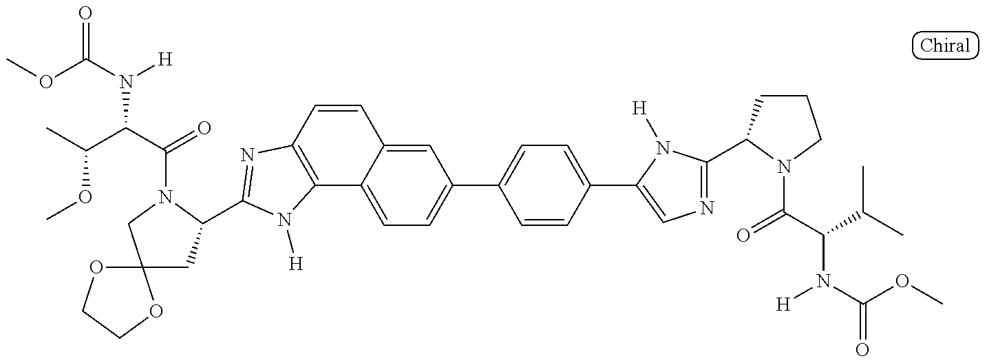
C12(CC(C3=NC4=C(C5=CC=C(C6=CC=C(C7=CN=C(C8CCCN8C(C(C(C)C)N(C(OC)=O)[H])=O)N7[H])C=C6)C=C5C=C4)N3[H])N(C(C(C(C)OC)N(C(OC)=O)[H])=O)C1)OCCO2
